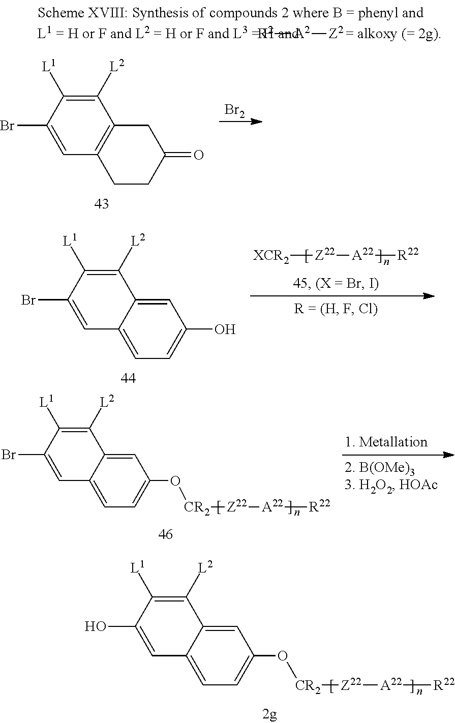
[R2][A2][Z2].[Br2].C1([L2])=C([L1])C(Br)=CC2=C1CC(=O)CC2.[XCR2][Z22][A22][R22].C1([L2])=C([L1])C(Br)=CC2=CC=C(O)C=C12.[CR2]([Z22][A22][R22])OC1=CC=C2C(=C1)C([L2])=C([L1])C(Br)=C2.[CR2]([Z22][A22][R22])OC1=CC=C2C(=C1)C([L2])=C([L1])C(O)=C2
